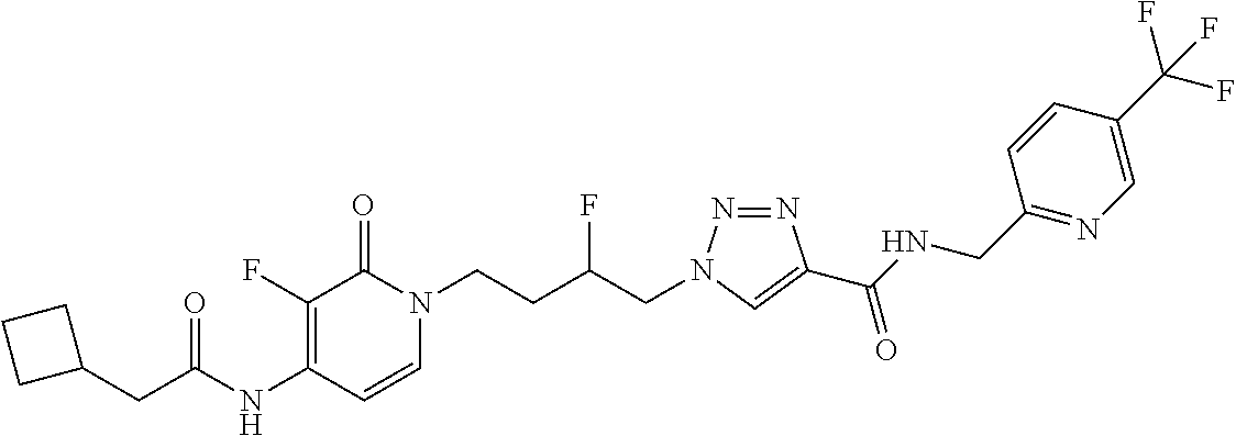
C1(NC(=O)CC2CCC2)=C(F)C(=O)N(CCC(CN2N=NC(C(NCC3=NC=C(C(F)(F)F)C=C3)=O)=C2)F)C=C1
